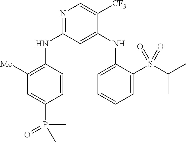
N1=C(NC2=C([Me])C=C(P(=O)(C)C)C=C2)C=C(NC2=CC=CC=C2S(C(C)C)(=O)=O)C([CF3])=C1
